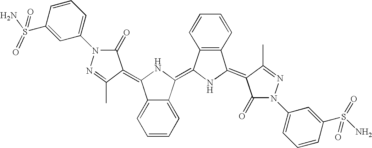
C12=CC=CC=C1C(=C1NC(=C3C(=O)N(C4=CC=CC(S(N)(=O)=O)=C4)N=C3C)C3=C1C=CC=C3)NC2=C1C(=O)N(C2=CC=CC(S(=O)(N)=O)=C2)N=C1C
